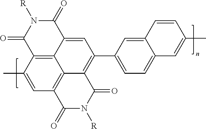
C1(C)=CC2=C3C4=C1C(=O)N([R])C(=O)C4=CC(C1=CC=C4C(=C1)C=CC(C)=C4)=C3C(=O)N([R])C2=O
